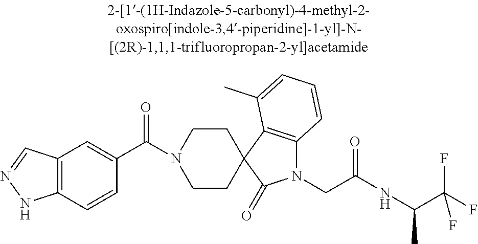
C1CC2(CCN1C(=O)C1=CC3=C(C=C1)NN=C3)C1=C(N(CC(NC(C)C(F)(F)F)=O)C2=O)C=CC=C1C
